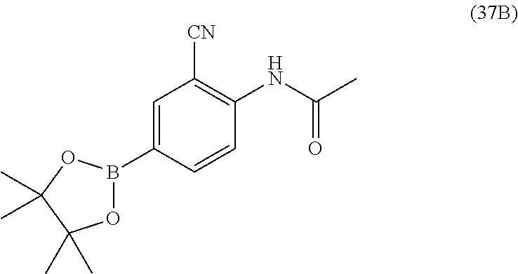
C1=C(B2OC(C)(C)C(C)(C)O2)C=CC(NC(C)=O)=C1[CN]
